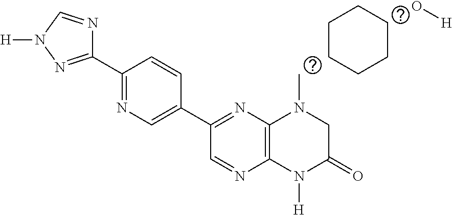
C12=C(N([H])C(=O)CN1C)N=CC(C1=CN=C(C3=NN([H])C=N3)C=C1)=N2.C1CCCCC1.O[H]
